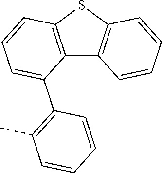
C12=C(SC3=C1C=CC=C3)C=CC=C2C1=C(C)C=CC=C1
